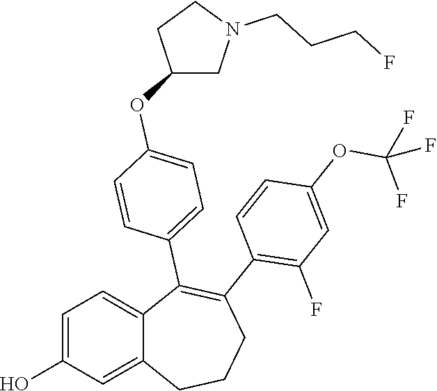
C1=C(O)C=C2C(=C1)C(C1=CC=C(OC3CN(CCCF)CC3)C=C1)=C(C1=C(F)C=C(OC(F)(F)F)C=C1)CCC2
